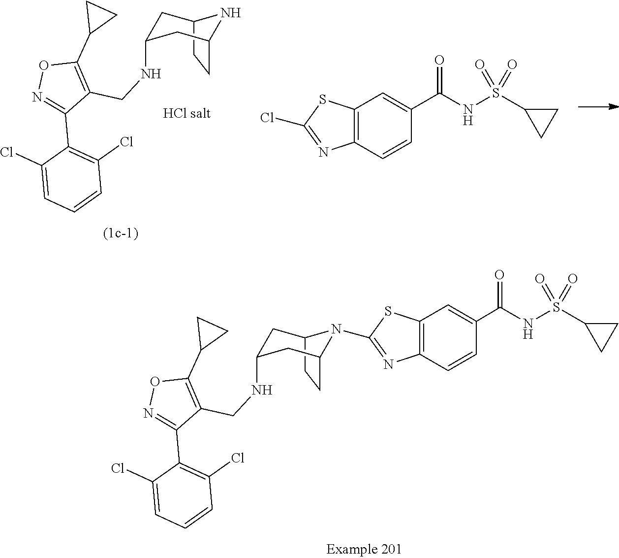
C12=C(C=CC(C(=O)NS(C3CC3)(=O)=O)=C1)N=C(N1C3CCC1CC(NCC1=C(C4CC4)ON=C1C1=C(Cl)C=CC=C1Cl)C3)S2.C12CCC(CC(NCC3=C(C4CC4)ON=C3C3=C(Cl)C=CC=C3Cl)C1)N2.C12=C(C=CC(C(NS(C3CC3)(=O)=O)=O)=C1)N=C(Cl)S2
